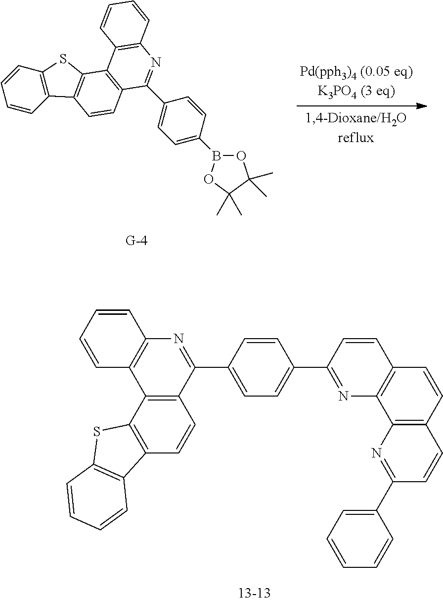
C1=CC=CC2=C1SC1=C2C=CC2=C1C1=C(N=C2C2=CC=C(B3OC(C)(C)C(C)(C)O3)C=C2)C=CC=C1.C12=C(C3=C(C(C4=CC=C(C5=NC6=C(C=C5)C=CC5=C6N=C(C6=CC=CC=C6)C=C5)C=C4)=N1)C=CC1=C3SC3=C1C=CC=C3)C=CC=C2
